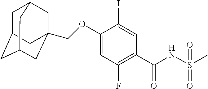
C1=C(OCC23CC4CC(CC(C2)C4)C3)C(I)=CC(C(NS(C)(=O)=O)=O)=C1F
